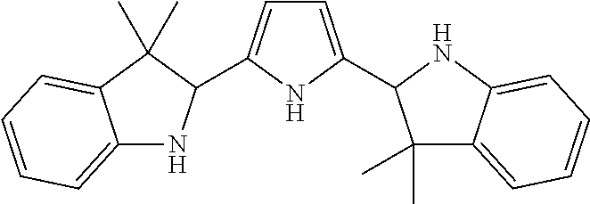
C12=CC=CC=C1C(C)(C)C(C1=CC=C(C3C(C)(C)C4=CC=CC=C4N3)N1)N2
